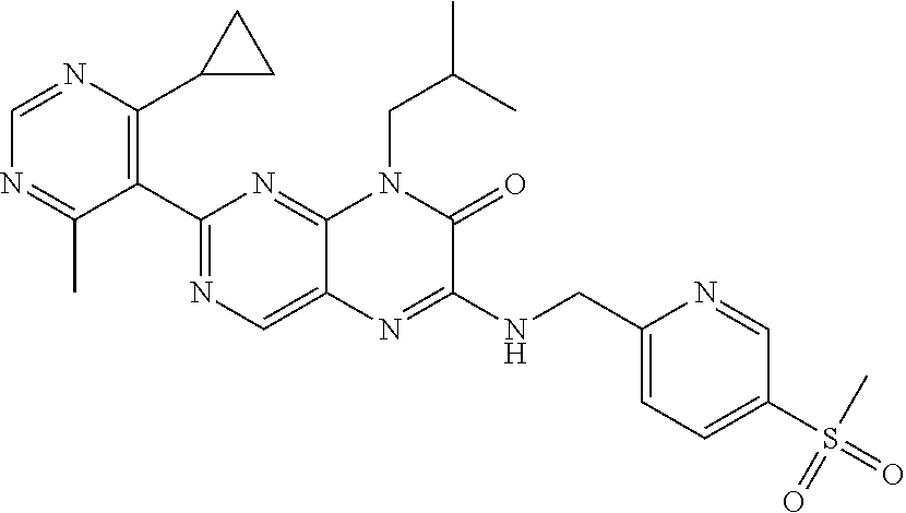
C1=NC(C2CC2)=C(C2=NC=C3C(=N2)N(CC(C)C)C(=O)C(NCC2=CC=C(S(C)(=O)=O)C=N2)=N3)C(C)=N1
